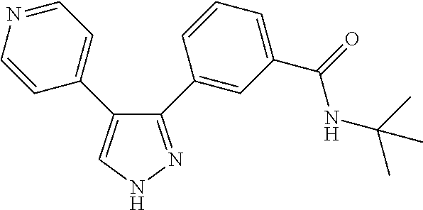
C1=CN=CC=C1C1=CNN=C1C1=CC(C(=O)NC(C)(C)C)=CC=C1
